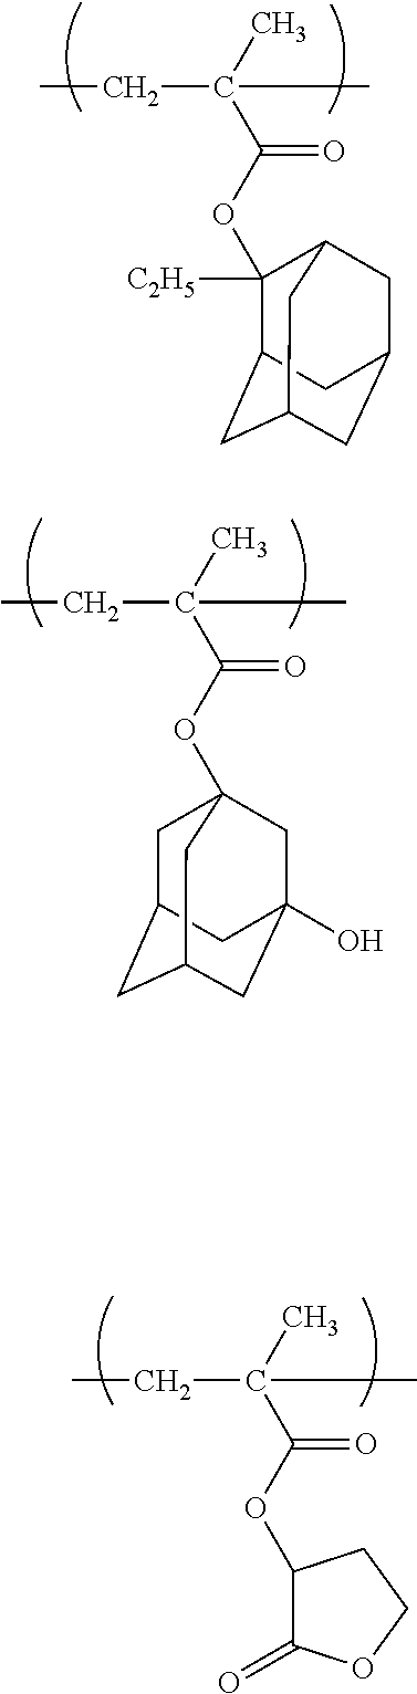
C(C(C)(C(OC1C(=O)OCC1)=O)C)C.C(C(C)(C(OC1([C2H5])C2CC3CC(CC1C3)C2)=O)C)C.C(C(C)(C(OC12CC3CC(CC(O)(C1)C3)C2)=O)C)C
